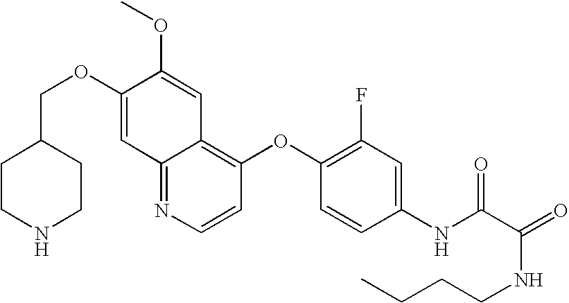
C(OC1=CC2=NC=CC(OC3=C(F)C=C(NC(C(NCCCC)=O)=O)C=C3)=C2C=C1OC)C1CCNCC1
